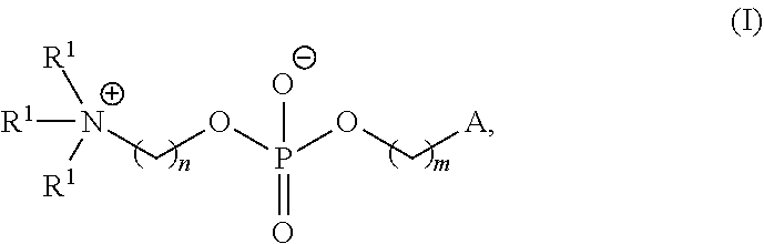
[R1][N+](COP(OC[A])(=O)[O-])([R1])[R1]
